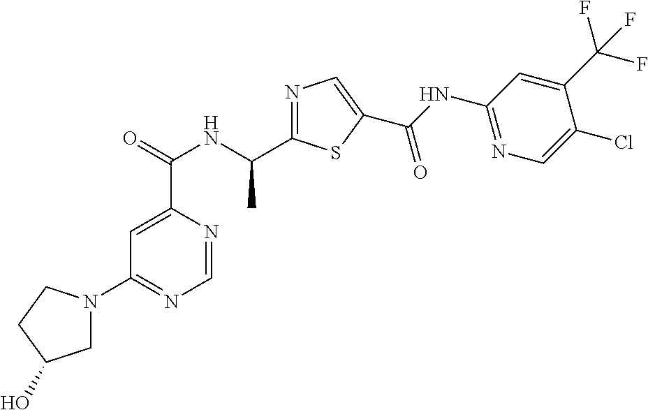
C1=C(C(=O)NC(C2=NC=C(C(NC3=NC=C(Cl)C(C(F)(F)F)=C3)=O)S2)C)N=CN=C1N1CC(O)CC1
